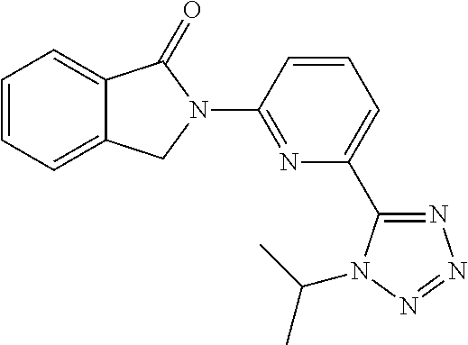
C1=CC=C2C(=C1)C(=O)N(C1=NC(C3=NN=NN3C(C)C)=CC=C1)C2
